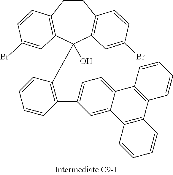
C1=CC2=C(C(C3=C(C4=CC=C5C(=C4)C4=C(C6=C5C=CC=C6)C=CC=C4)C=CC=C3)(O)C3=C1C=CC(Br)=C3)C=C(Br)C=C2
